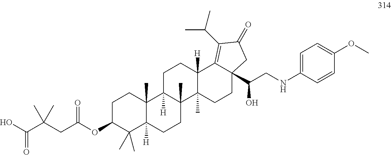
C1C(OC(CC(C(O)=O)(C)C)=O)C(C)(C)C2([H])C(C)(C1)C1([H])C(C)(CC2)C2(C)C([H])(CC1)C1=C(C(C)C)C(=O)CC1(C(CNC1=CC=C(OC)C=C1)O)CC2
